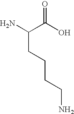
C(C(O)=O)(N)CCCCN
